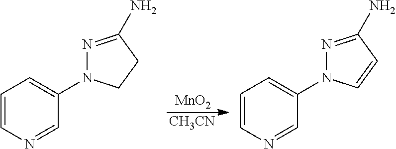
C1=CN=CC(N2N=C(N)CC2)=C1.C1=CN=CC(N2N=C(N)C=C2)=C1.[MnO2].[CH3CN]
